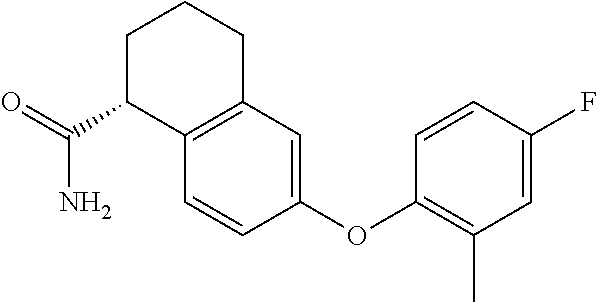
C1C(C(N)=O)C2=C(CC1)C=C(OC1=C(C)C=C(F)C=C1)C=C2
